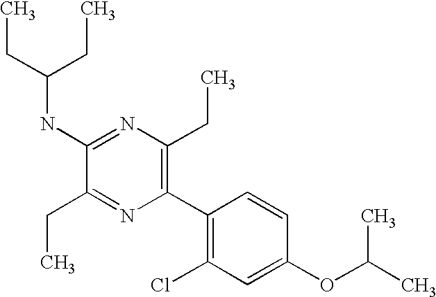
C1(NC(CC)CC)=NC(CC)=C(C2=C(Cl)C=C(OC(C)C)C=C2)N=C1CC
